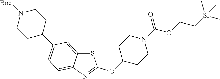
S1C2=CC(C3CCN([Boc])CC3)=CC=C2N=C1OC1CCN(C(OCC[Si](C)(C)C)=O)CC1
